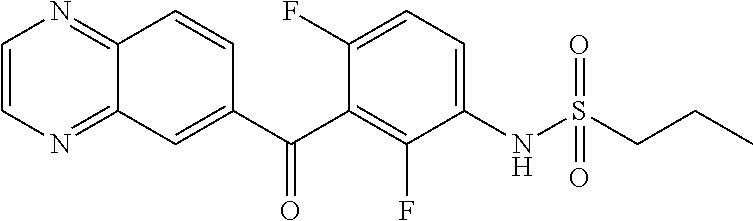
C1=CN=C2C(=N1)C=CC(C(C1=C(F)C(NS(=O)(=O)CCC)=CC=C1F)=O)=C2
